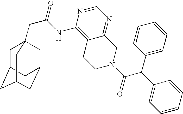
C1C2CC3CC(CC1(CC(=O)NC1=C4C(=NC=N1)CN(C(C(C1=CC=CC=C1)C1=CC=CC=C1)=O)CC4)C3)C2
